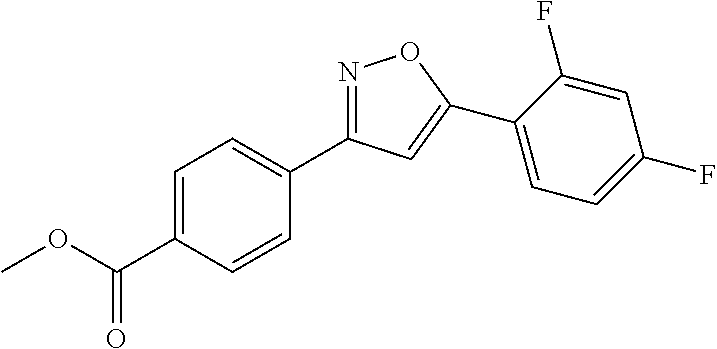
COC(C1=CC=C(C2=NOC(C3=CC=C(F)C=C3F)=C2)C=C1)=O
